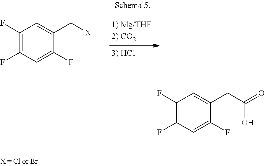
C1(F)=C(F)C=C(F)C(C[X])=C1.C1(F)=C(F)C=C(F)C(CC(=O)O)=C1
